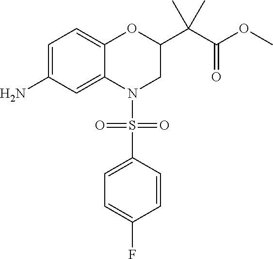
C1=C(N)C=C2C(=C1)OC(C(C(OC)=O)(C)C)CN2S(C1=CC=C(F)C=C1)(=O)=O
